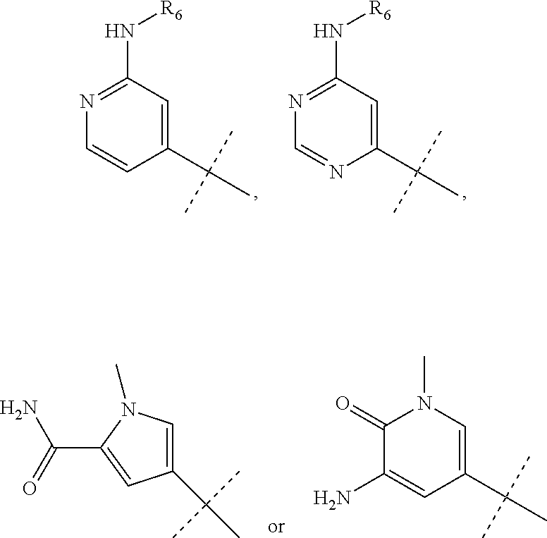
N1=C(N[R6])C=C(C(C)(C)C)N=C1.N1=C(N[R6])C=C(C(C)(C)C)C=C1.C1(=O)C(N)=CC(C(C)(C)C)=CN1C.C1(C(C)(C)C)=CN(C)C(C(=O)N)=C1
